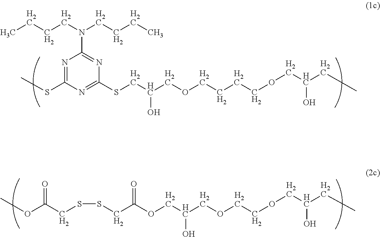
CCCCN(CCCC)C1=NC(SCC(O)COCCCCOCC(O)CC)=NC(SC)=N1.COC(CSSCC(OCC(COCCOCC(O)CC)O)=O)=O
